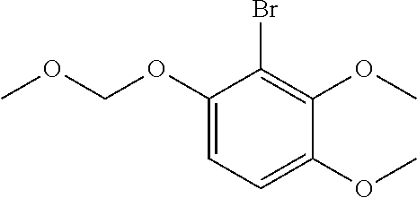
C1(OCOC)=CC=C(OC)C(OC)=C1Br
